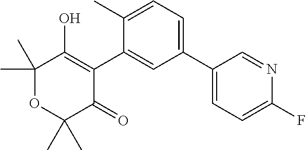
C1(C2=CC=C(C)C(C3=C(O)C(C)(C)OC(C)(C)C3=O)=C2)=CC=C(F)N=C1
